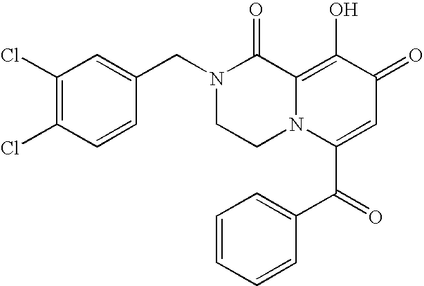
C1(Cl)=C(Cl)C=CC(CN2CCN3C(=C(O)C(=O)C=C3C(=O)C3=CC=CC=C3)C2=O)=C1
